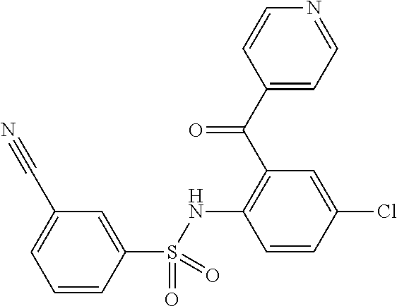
C1=CC(S(NC2=C(C(C3=CC=NC=C3)=O)C=C(Cl)C=C2)(=O)=O)=CC(C#N)=C1
